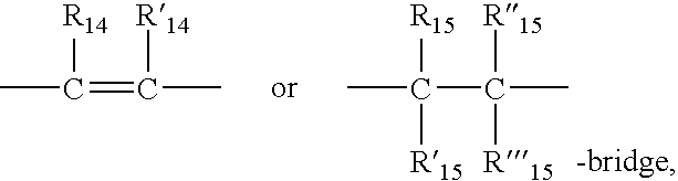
CC(=C(C)[R14])[R14].CC(C(C)([R15])[R15])([R15])[R15]
